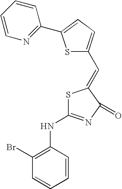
C1=CC(NC2=NC(=O)C(=CC3=CC=C(C4=NC=CC=C4)S3)S2)=C(Br)C=C1
